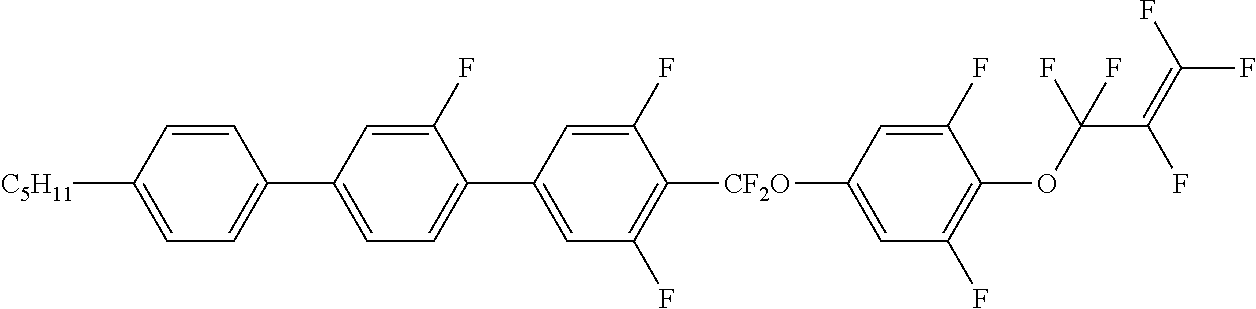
[C5H11]C1=CC=C(C2=CC=C(C3=CC(F)=C([CF2O]C4=CC(F)=C(OC(C(=C(F)F)F)(F)F)C(F)=C4)C(F)=C3)C(F)=C2)C=C1
